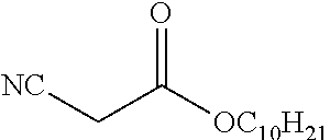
C(C([OC10H21])=O)[NC]
